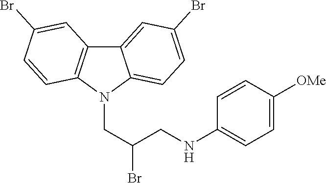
C12=CC(Br)=CC=C1N(CC(Br)CNC1=CC=C([OMe])C=C1)C1=C2C=C(Br)C=C1
